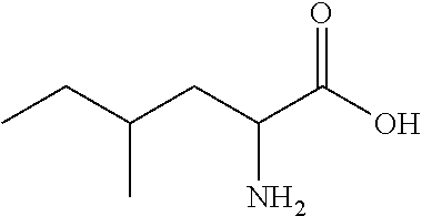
CCC(CC(C(O)=O)N)C
